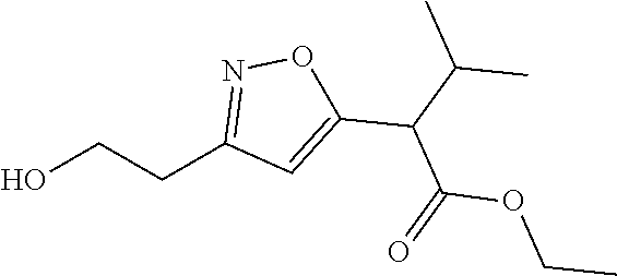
OCCC1=NOC(C(C(=O)OCC)C(C)C)=C1
